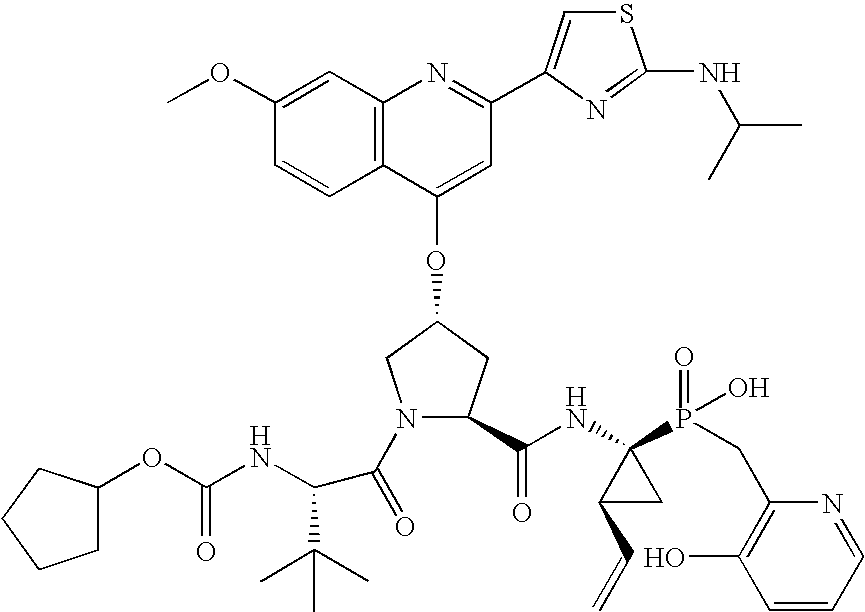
C12=C(C(OC3CN(C(=O)C(C(C)(C)C)NC(OC4CCCC4)=O)C(C(NC4(P(=O)(O)CC5=C(O)C=CC=N5)C(C=C)C4)=O)C3)=CC(C3=CSC(NC(C)C)=N3)=N1)C=CC(OC)=C2
